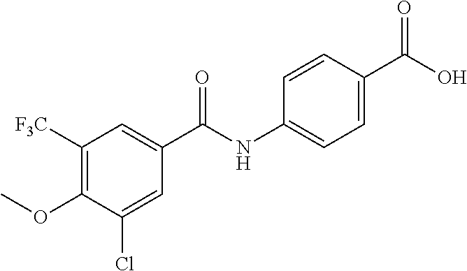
C1=CC(C(O)=O)=CC=C1NC(C1=CC([F3C])=C(OC)C(Cl)=C1)=O
